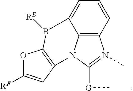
C12=C3C=CC=C1B([RE])C1=C(N2C([G]C)=N3C)C=C([RF])O1
